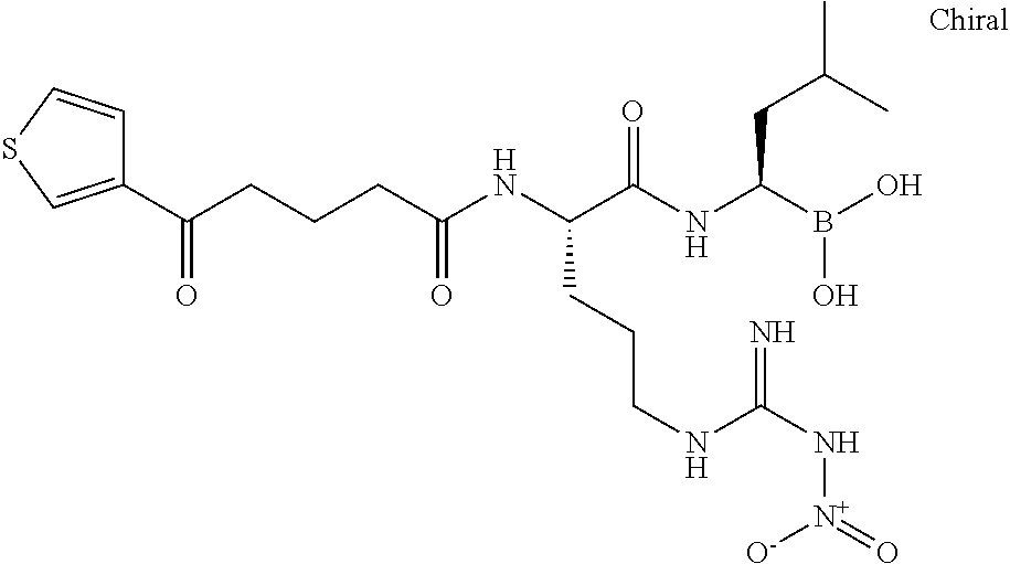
C(C(NC(C(NC(B(O)O)CC(C)C)=O)CCCNC(N[N+](=O)[O-])=N)=O)CCC(=O)C1=CSC=C1
